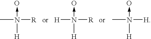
CN([R])(->O)[H].[H]N([R])(->O)[H].CN([H])(->O)[H]
